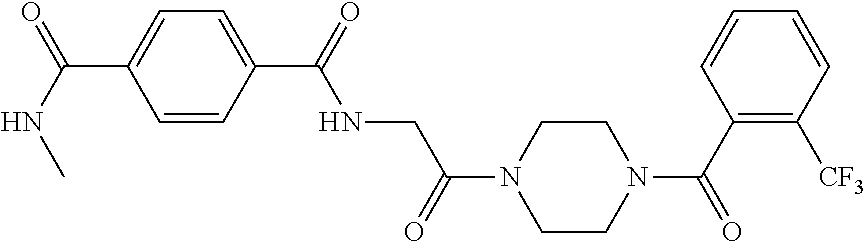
C1=CC(C(NCC(=O)N2CCN(C(=O)C3=C([CF3])C=CC=C3)CC2)=O)=CC=C1C(NC)=O
